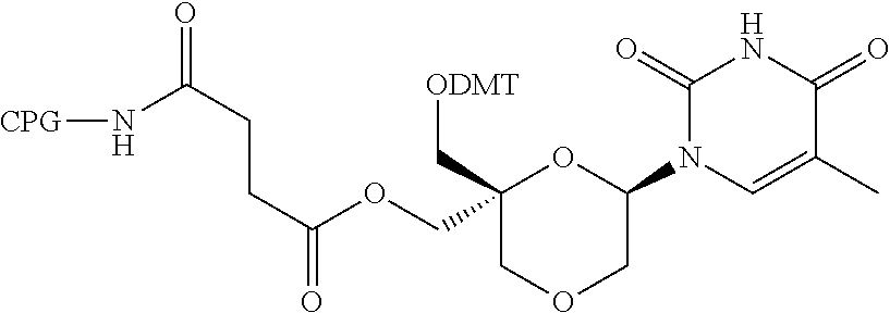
C1(COC(CCC(N[CPG])=O)=O)(C[ODMT])COCC(N2C=C(C)C(=O)NC2=O)O1
